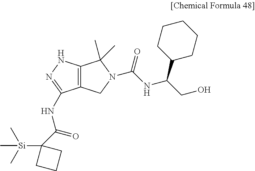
C12=C(NN=C1NC(C1([Si](C)(C)C)CCC1)=O)C(C)(C)N(C(NC(CO)C1CCCCC1)=O)C2
